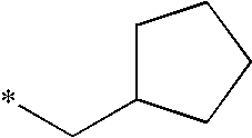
C1C(C*)CCC1
